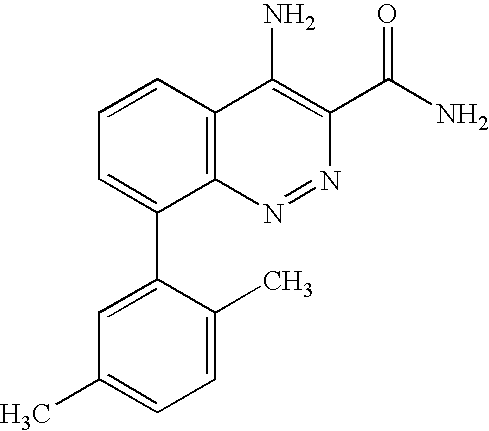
C1=C(C)C(C2=CC=CC3=C2N=NC(C(=O)N)=C3N)=CC(C)=C1
